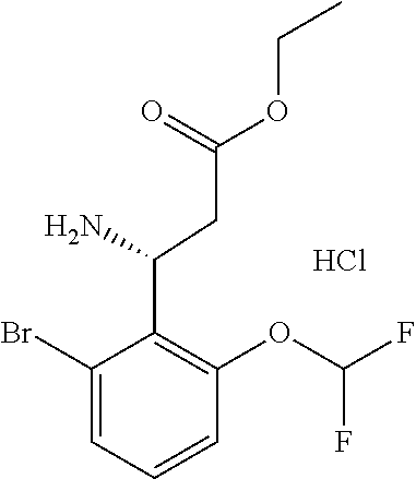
C1(Br)=CC=CC(OC(F)F)=C1C(CC(OCC)=O)N.Cl
